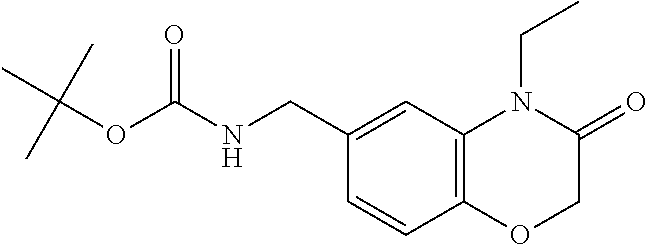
C(NC(=O)OC(C)(C)C)C1=CC2=C(C=C1)OCC(=O)N2CC
